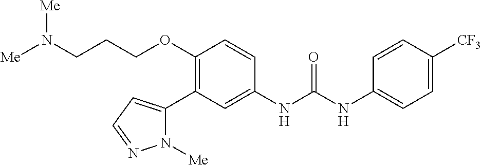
C1(OCCCN([Me])[Me])=C(C2=CC=NN2[Me])C=C(NC(=O)NC2=CC=C([CF3])C=C2)C=C1
